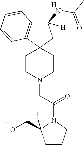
C1CN(CC(N2C(CO)([H])CCC2)=O)CCC12CC(NC(C)=O)([H])C1=C2C=CC=C1.[H].[H]
